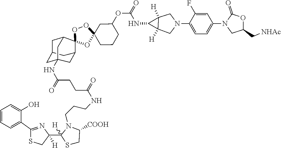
C1=C(O)C(C2=NC(C3([H])N(CCCNC(CCC(NC45CC6CC(C7(OOC8(CCCC(OC(=O)NC9C%10([H])C9([H])CN(C9=CC=C(N%11CC(C[NHAc])OC%11=O)C=C9F)C%10)C8)O7)C(C4)C6)C5)=O)=O)C([COOH])CS3)([H])CS2)=CC=C1
